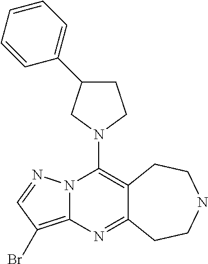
N12C(=C(Br)C=N1)N=C1C(=C2N2CCC(C3=CC=CC=C3)C2)CCNCC1
